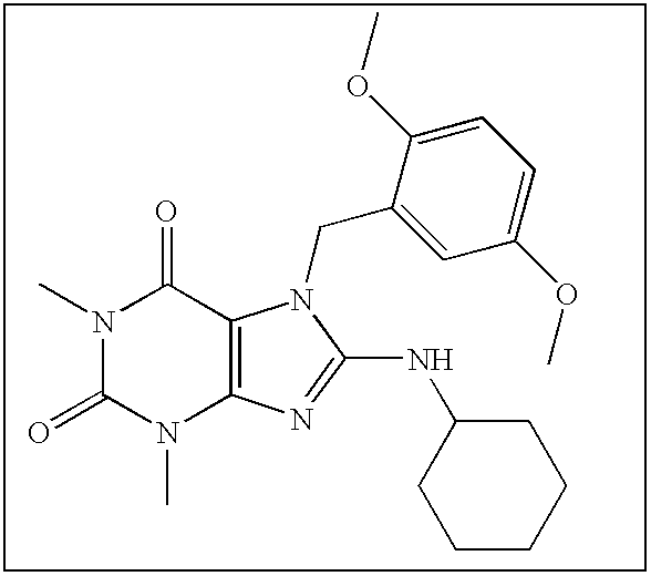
N1(C)C(=O)N(C)C2=C(C1=O)N(CC1=CC(OC)=CC=C1OC)C(NC1CCCCC1)=N2
